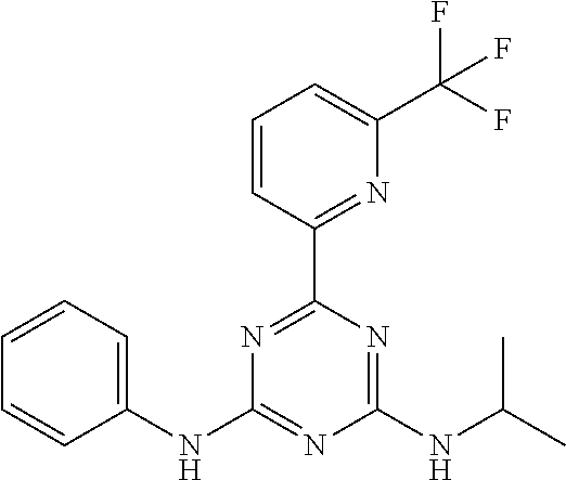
C1(NC2=NC(NC(C)C)=NC(C3=NC(C(F)(F)F)=CC=C3)=N2)=CC=CC=C1
